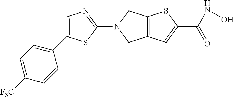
C12=C(SC(C(=O)NO)=C1)CN(C1=NC=C(C3=CC=C([F3C])C=C3)S1)C2
